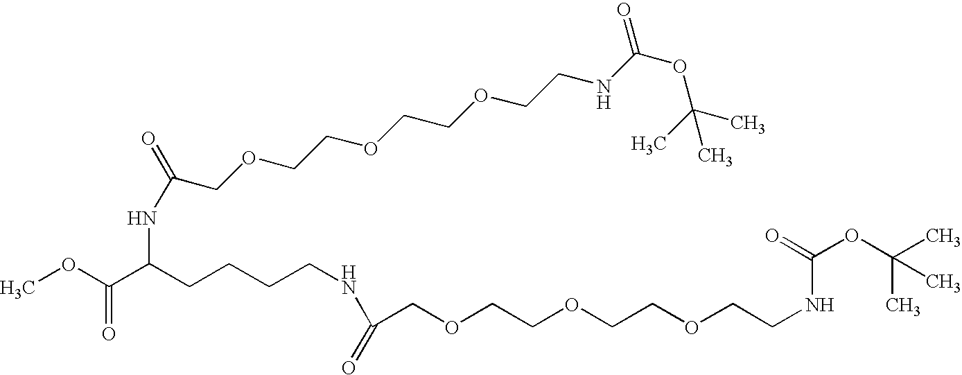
O(CCOCCOCCNC(OC(C)(C)C)=O)CC(=O)NCCCCC(C(OC)=O)NC(=O)COCCOCCOCCNC(OC(C)(C)C)=O
